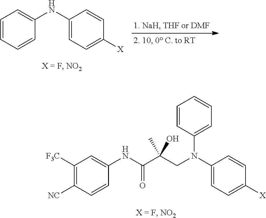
C1=CC=CC(NC2=CC=C([X])C=C2)=C1.C1([F3C])=C([NC])C=CC(NC(=O)C(CN(C2=CC=C([X])C=C2)C2=CC=CC=C2)(C)O)=C1
